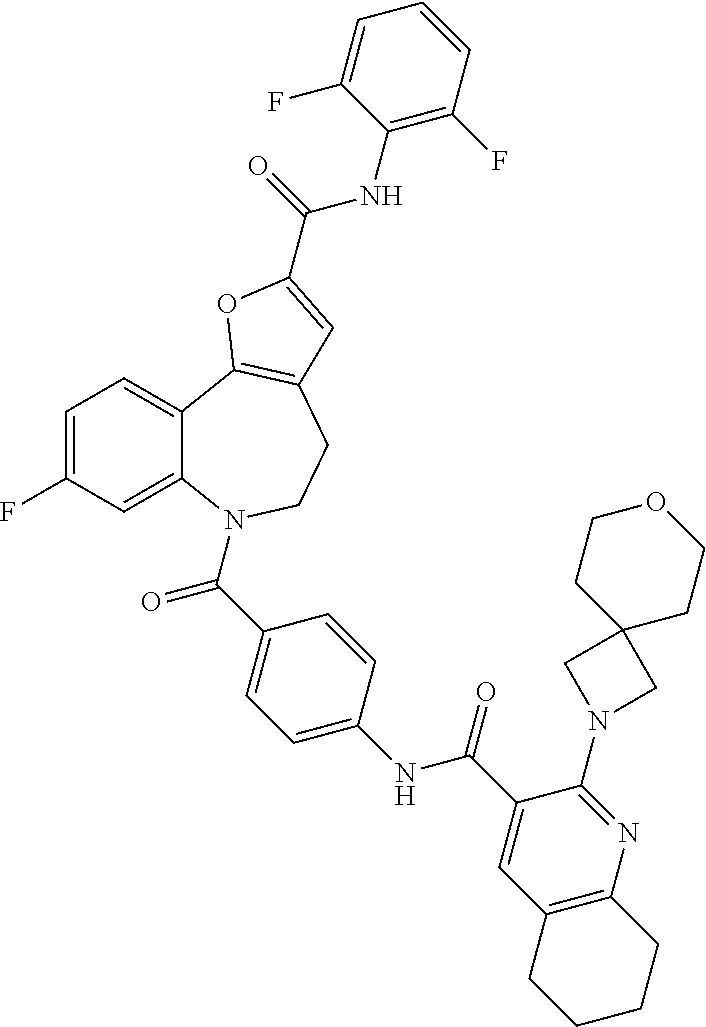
C1=C(F)C=C2C(=C1)C1=C(CCN2C(=O)C2=CC=C(NC(=O)C3=CC4=C(N=C3N3CC5(C3)CCOCC5)CCCC4)C=C2)C=C(C(NC2=C(F)C=CC=C2F)=O)O1
